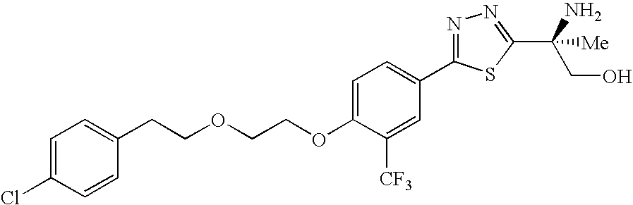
C1=C(Cl)C=CC(CCOCCOC2=CC=C(C3=NN=C(C(N)(CO)[Me])S3)C=C2[CF3])=C1
